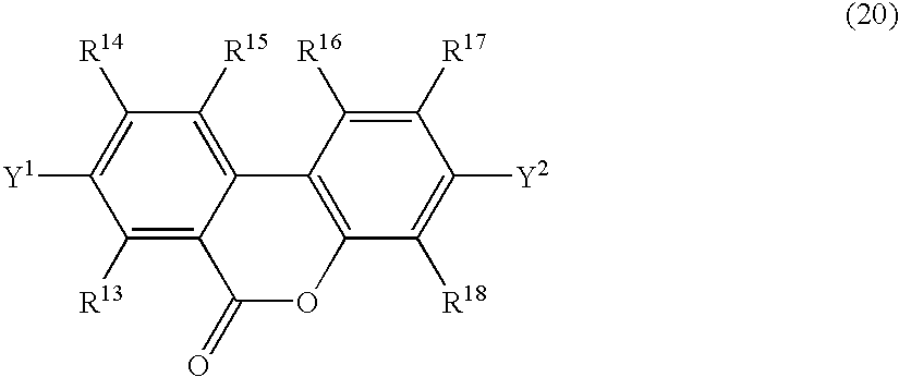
C1([Y1])=C([R14])C([R15])=C2C(=C1[R13])C(=O)OC1=C2C([R16])=C([R17])C([Y2])=C1[R18]
